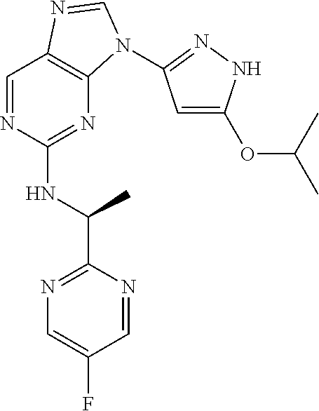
C1=NC(NC(C)C2=NC=C(F)C=N2)=NC2=C1N=CN2C1=NNC(OC(C)C)=C1
